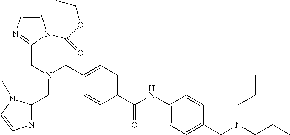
C1=C(C(NC2=CC=C(CN(CCC)CCC)C=C2)=O)C=CC(CN(CC2=NC=CN2C(OCC)=O)CC2=NC=CN2C)=C1
